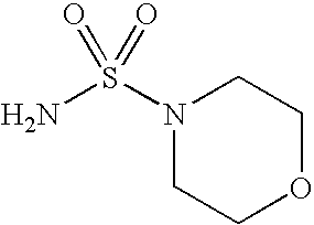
NS(N1CCOCC1)(=O)=O
